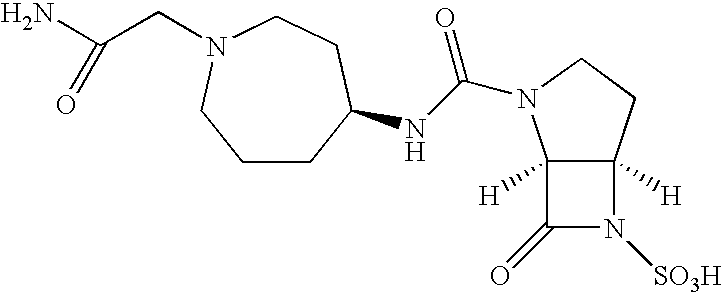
C12([H])C([H])(CCN1C(NC1CCCN(CC(N)=O)CC1)=O)N([SO3H])C2=O
